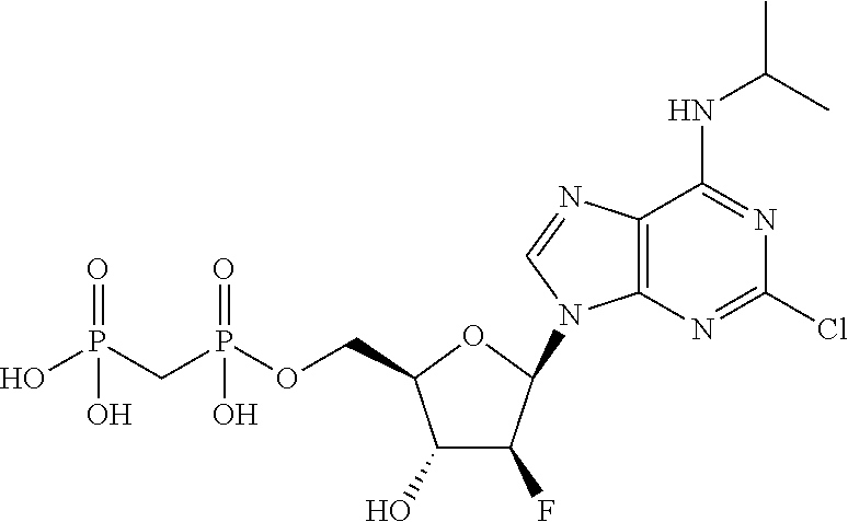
C1(O)C(F)C(N2C3=C(N=C2)C(NC(C)C)=NC(Cl)=N3)OC1COP(CP(O)(=O)O)(=O)O
